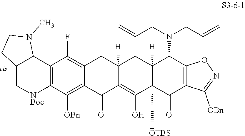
C12=C(C([OBn])=C3C(=C1F)CC1([H])C(=C(O)C4([OTBS])C([H])(C1)C(N(CC=C)CC=C)C1=C(C4=O)C([OBn])=NO1)C3=O)[NBoc]CC1C2N(C)CC1
